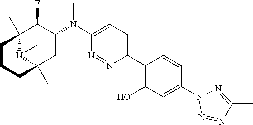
C1(C2=C(O)C=C(N3N=NC(C)=N3)C=C2)=CC=C(N(C2C(F)C3(C)N(C)C(C)(C2)CCC3)C)N=N1
